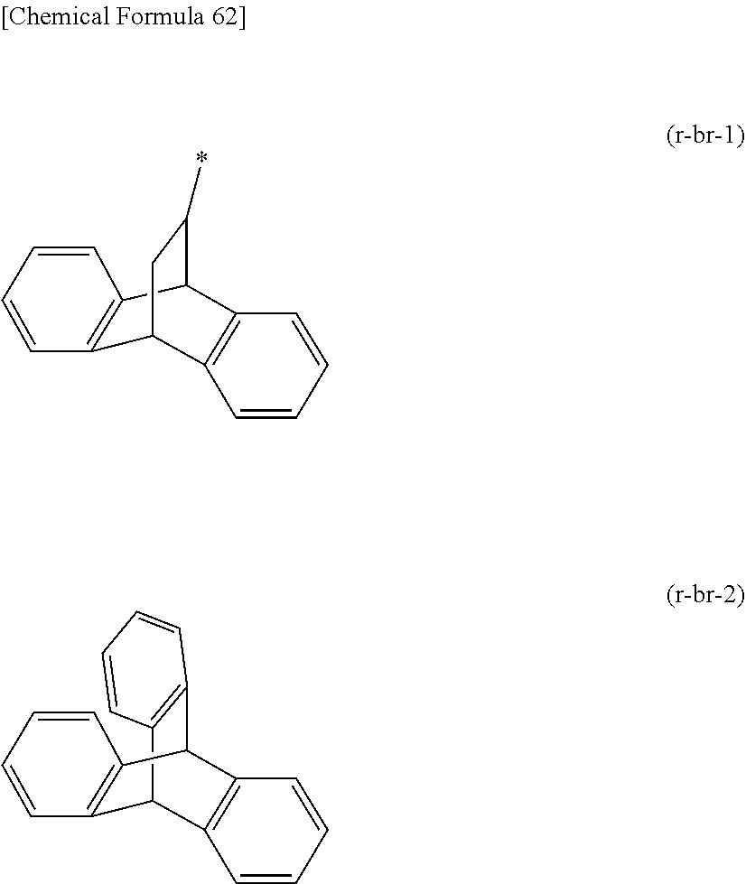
C12=C(C3C(*)CC1C1=C3C=CC=C1)C=CC=C2.C12=C(C3C4=C(C1C1=C3C=CC=C1)C=CC=C4)C=CC=C2
